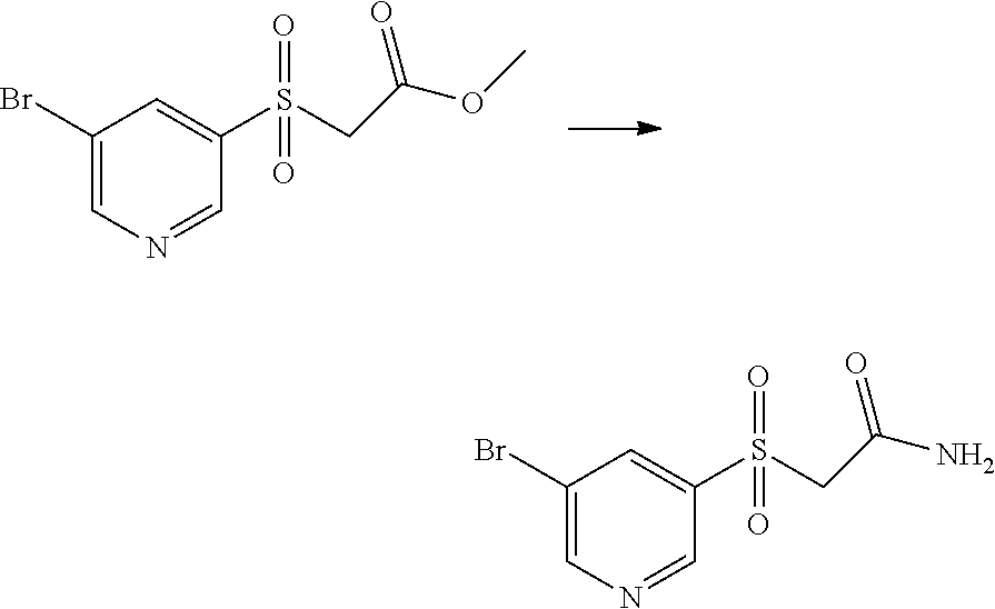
C1(Br)=CN=CC(S(CC(OC)=O)(=O)=O)=C1.C1(Br)=CN=CC(S(CC(N)=O)(=O)=O)=C1
